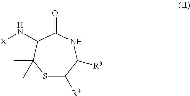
S1C([R4])C([R3])NC(=O)C(N[X])C1(C)C
